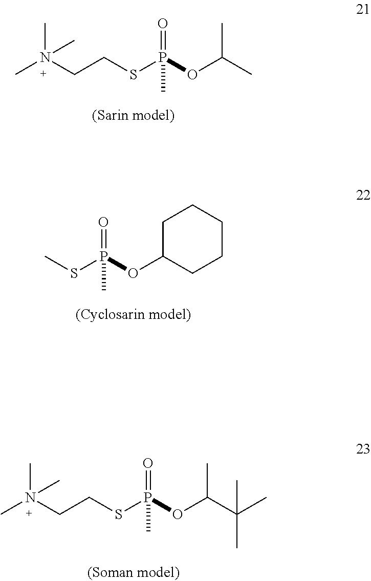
CN(CCSP(OC(C)C)(=O)C)(C)C.CSP(OC1CCCCC1)(=O)C.CN(CCSP(OC(C(C)(C)C)C)(=O)C)(C)C
